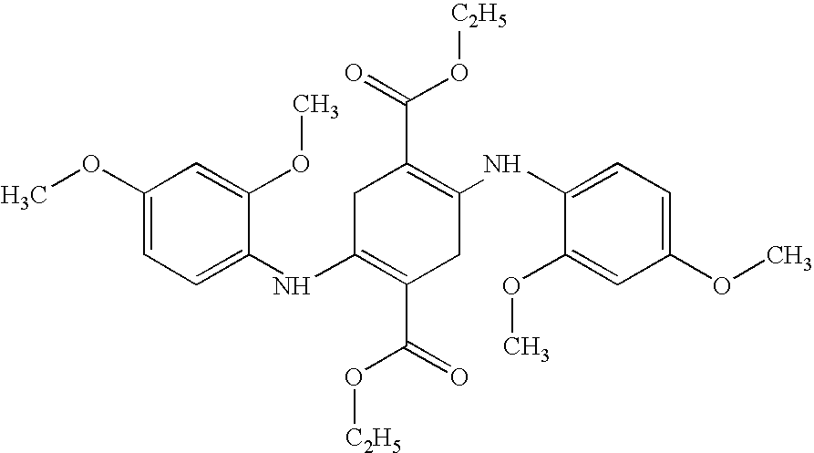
C1(NC2=CC=C(OC)C=C2OC)=C(C(O[C2H5])=O)CC(NC2=CC=C(OC)C=C2OC)=C(C(=O)O[C2H5])C1
